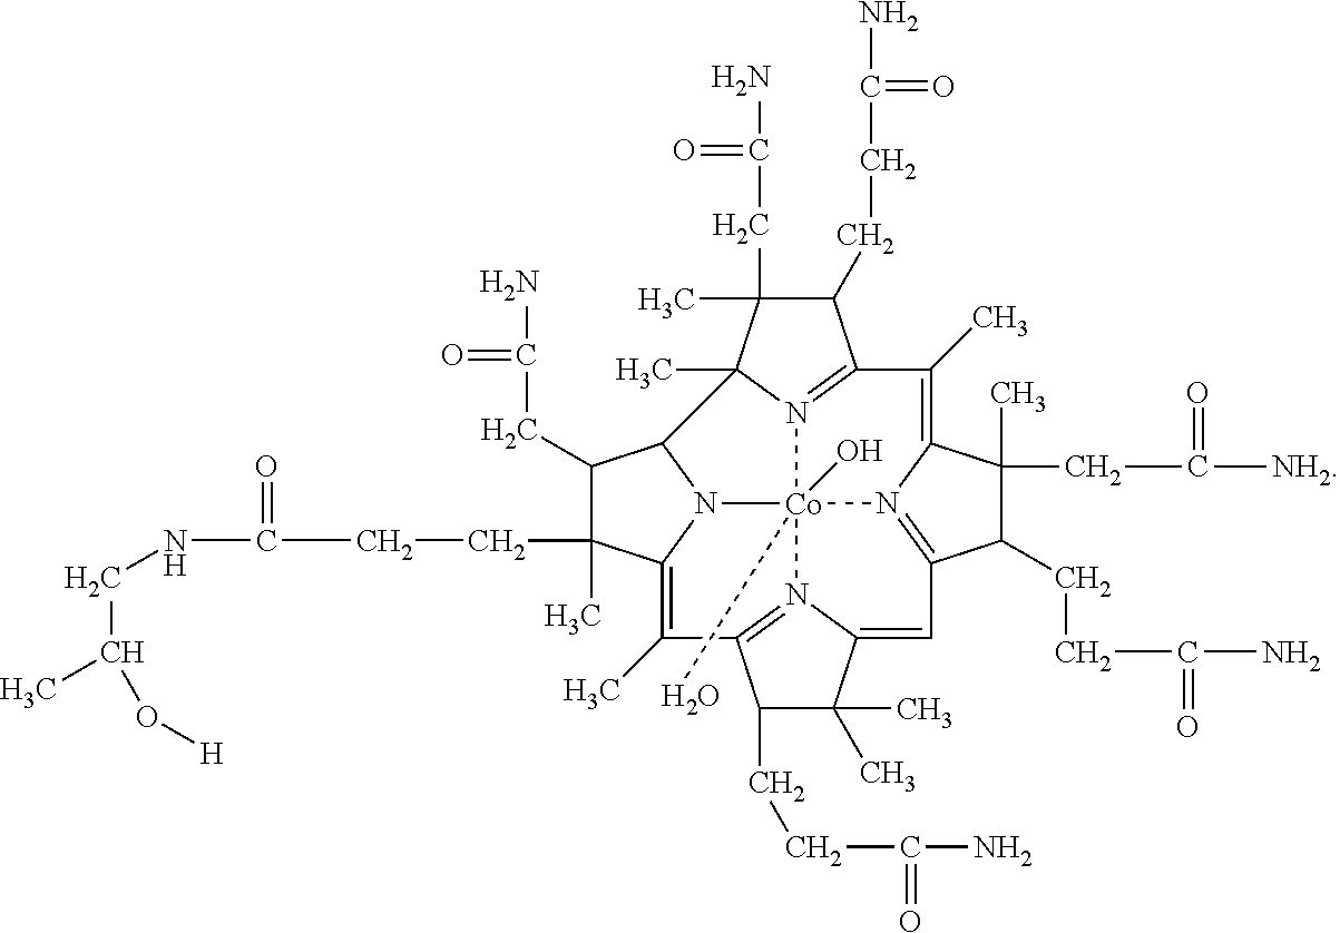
C1(CC(N)=O)C(C)(CCC(NCC(O[H])C)=O)C2=C(C)C3=N4C(=CC5=N6C(=C(C)C7=N8C(C)(C1N2[Co]468(O)O)C(C)(CC(N)=O)C7CCC(N)=O)C(C)(CC([NH2])=O)C5CCC(N)=O)C(C)(C)C3CCC(N)=O
